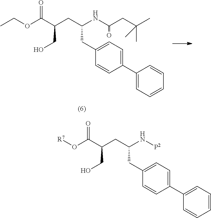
N(C(CC(C(OCC)=O)CO)CC1=CC=C(C2=CC=CC=C2)C=C1)C(CC(C)(C)C)=O.N(C(CC(C(O[R7])=O)CO)CC1=CC=C(C2=CC=CC=C2)C=C1)[P2]
